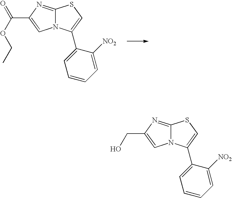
C12=NC(C(=O)OCC)=CN1C(C1=CC=CC=C1[NO2])=CS2.C12=NC(CO)=CN1C(C1=CC=CC=C1[NO2])=CS2
